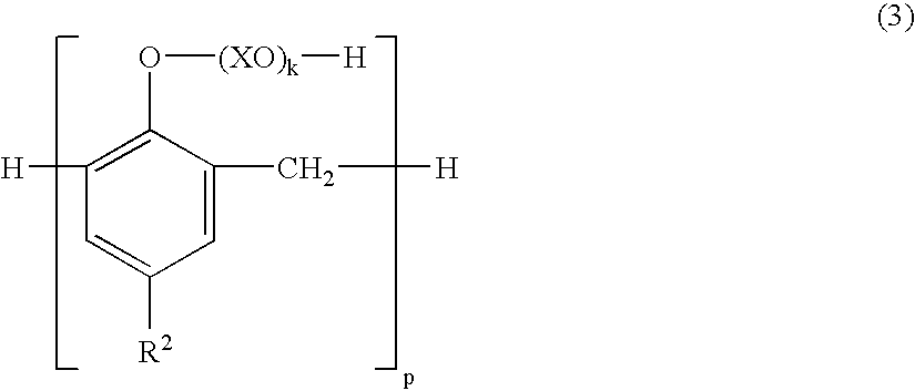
C1=C(C[H])C(O[(XO)k][H])=C([H])C=C1[R2]
